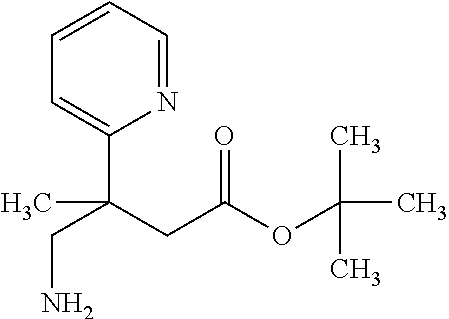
C1=CC=NC(C(CC(OC(C)(C)C)=O)(C)CN)=C1
